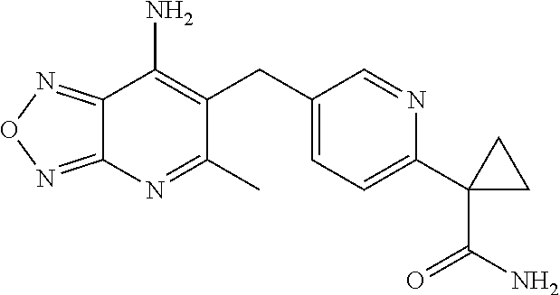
C1(C)=NC2=NON=C2C(N)=C1CC1=CC=C(C2(C(N)=O)CC2)N=C1
